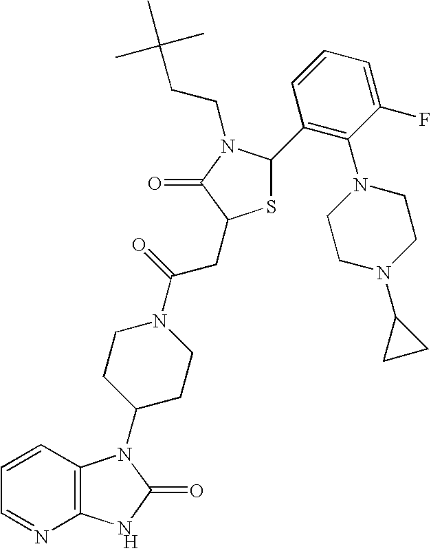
[H].C12=C(C=CC=N1)N(C1CCN(C(=O)CC3SC(C4=C(N5CCN(C6CC6)CC5)C(F)=CC=C4)N(CCC(C)(C)C)C3=O)CC1)C(=O)N2
